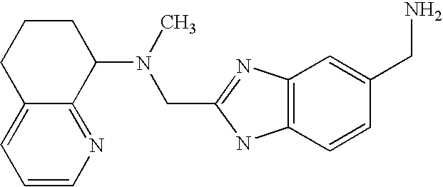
C1=CN=C2C(=C1)CCCC2N(CC1=NC2=C(N1)C=CC(CN)=C2)C
